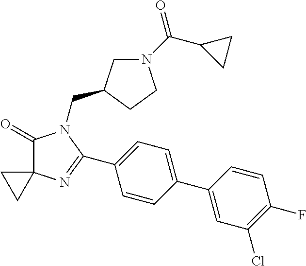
C1(=O)C2(N=C(C3=CC=C(C4=CC(Cl)=C(F)C=C4)C=C3)N1CC1CN(C(C3CC3)=O)CC1)CC2
